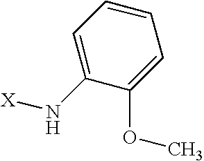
C1=CC=C(N[X])C(OC)=C1
